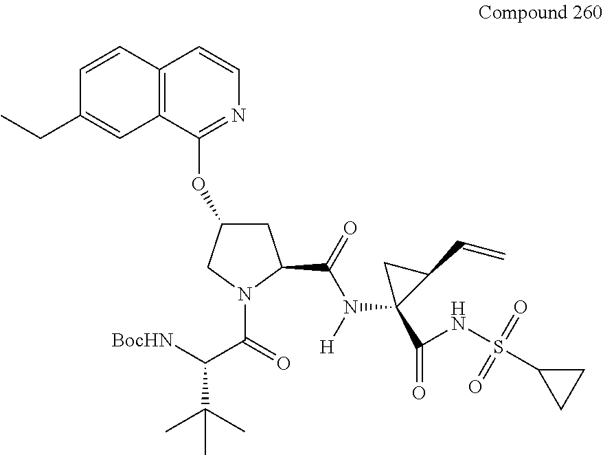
C1=CC2=C(C=C1CC)C(OC1CC(C(=O)N(C3(C(=O)NS(C4CC4)(=O)=O)C(C=C)C3)[H])N(C(=O)C([BocHN])C(C)(C)C)C1)=NC=C2
